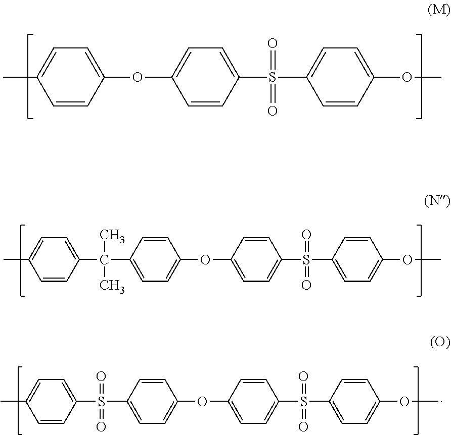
C1(OC2=CC=C(S(=O)(C3=CC=C(OC)C=C3)=O)C=C2)=CC=C(C)C=C1.C1(C(C2=CC=C(OC3=CC=C(S(C4=CC=C(OC)C=C4)(=O)=O)C=C3)C=C2)(C)C)=CC=C(C)C=C1.C1(S(C2=CC=C(OC3=CC=C(S(C4=CC=C(OC)C=C4)(=O)=O)C=C3)C=C2)(=O)=O)=CC=C(C)C=C1
